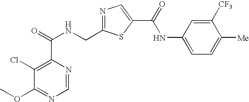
C1=NC(C(=O)NCC2=NC=C(C(NC3=CC=C([Me])C([CF3])=C3)=O)S2)=C(Cl)C(OC)=N1
